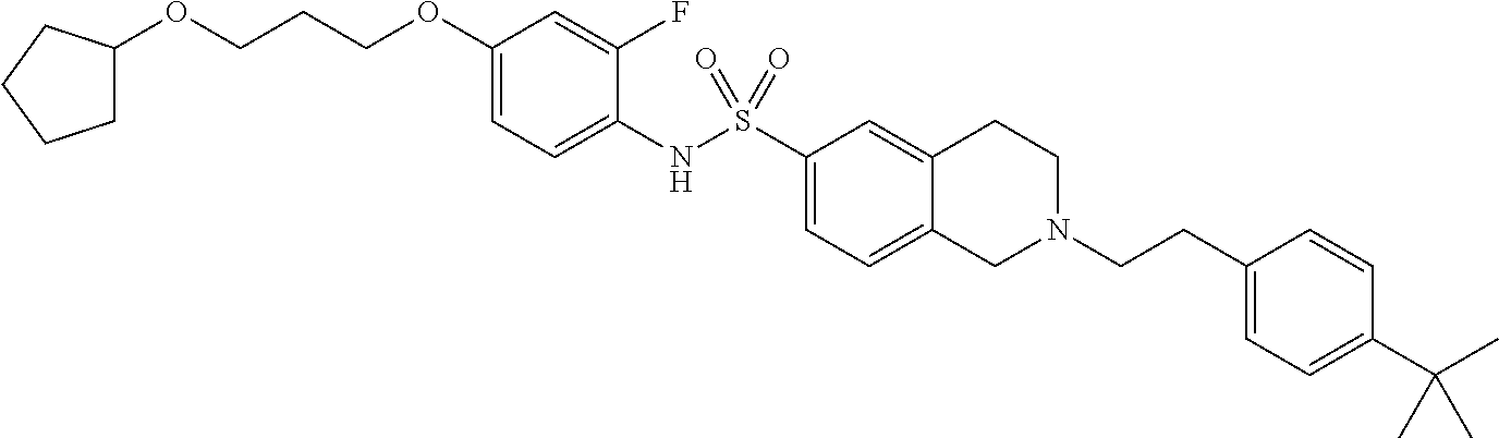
C1(OCCCOC2CCCC2)=CC=C(NS(C2=CC=C3C(=C2)CCN(CCC2=CC=C(C(C)(C)C)C=C2)C3)(=O)=O)C(F)=C1
